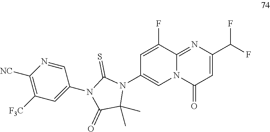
C1=C(F)C2=NC(C(F)F)=CC(=O)N2C=C1N1C(C)(C)C(=O)N(C2=CC([F3C])=C([NC])N=C2)C1=S
